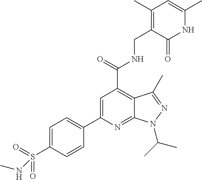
C1=C(S(=O)(=O)NC)C=CC(C2=CC(C(NCC3=C(C)C=C(C)NC3=O)=O)=C3C(=N2)N(C(C)C)N=C3C)=C1
